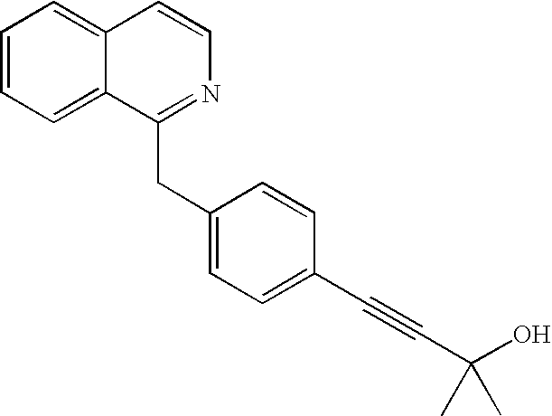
C1=CC=C2C(=C1)C=CN=C2CC1=CC=C(C#CC(O)(C)C)C=C1
